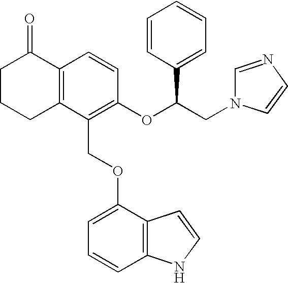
C1CCC2=C(C1=O)C=CC(OC(CN1C=NC=C1)C1=CC=CC=C1)=C2COC1=CC=CC2=C1C=CN2
